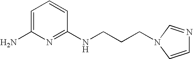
C1=C(N)N=C(NCCCN2C=CN=C2)C=C1
